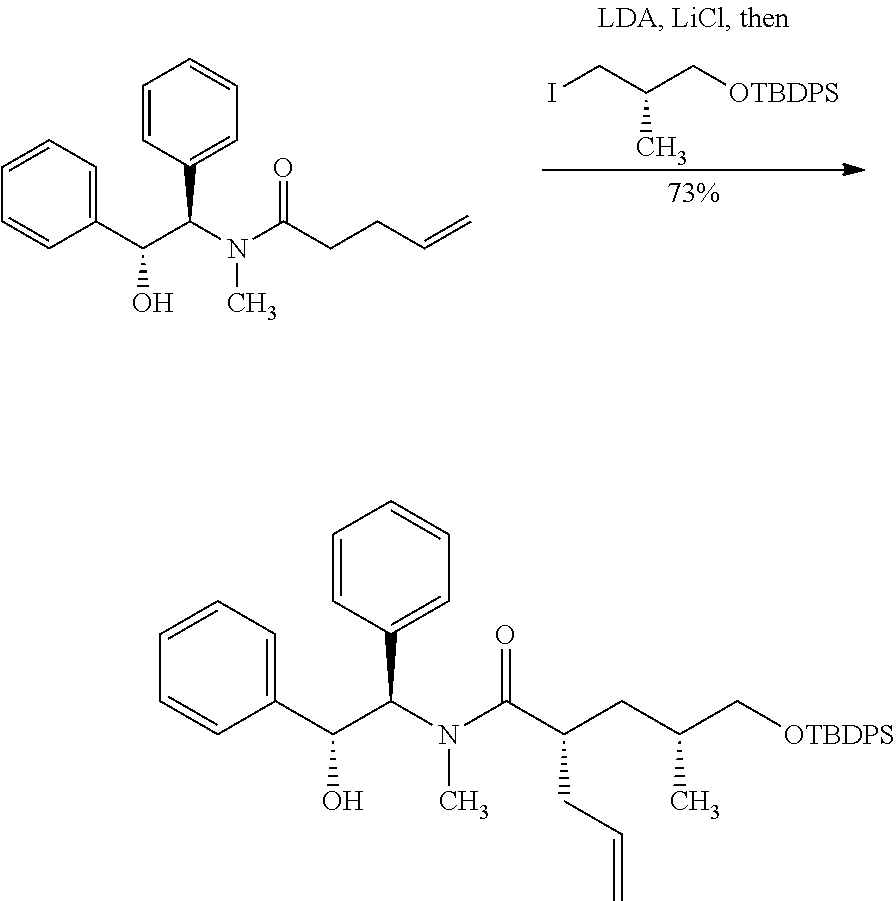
ICC(C[OTBDPS])C.C1=CC=C(C(C(C2=CC=CC=C2)N(C)C(=O)CCC=C)O)C=C1.C1=CC=C(C(C(C2=CC=CC=C2)N(C)C(=O)C(CC(C)C[OTBDPS])CC=C)O)C=C1
